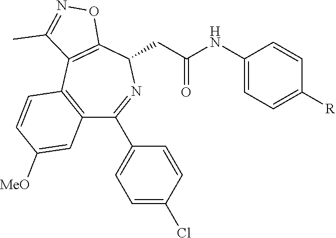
C1(NC(CC2N=C(C3=CC=C(Cl)C=C3)C3=C(C4=C2ON=C4C)C=CC([MeO])=C3)=O)=CC=C([R])C=C1
